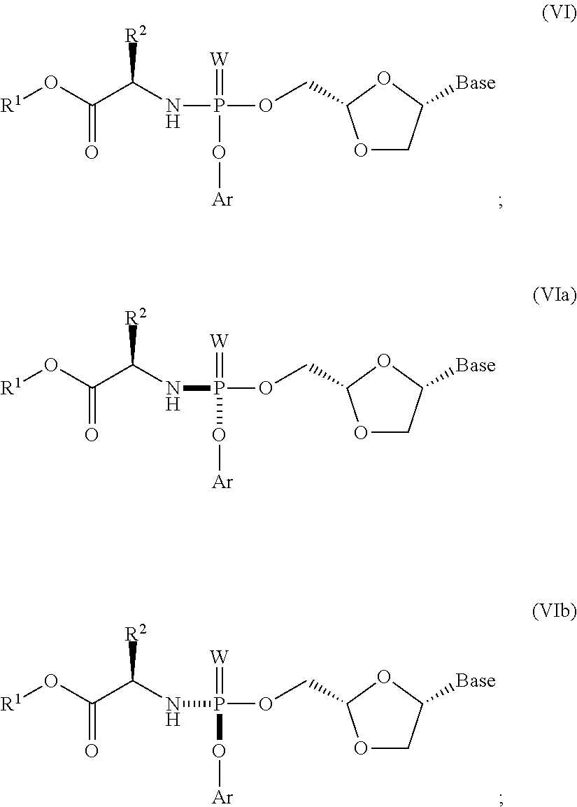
[R1]OC(C(NP(=[W])(OCC1OCC([Base])O1)O[Ar])[R2])=O.[R1]OC(C(NP(=[W])(OCC1OCC([Base])O1)O[Ar])[R2])=O.[R1]OC(C(NP(=[W])(OCC1OCC([Base])O1)O[Ar])[R2])=O
